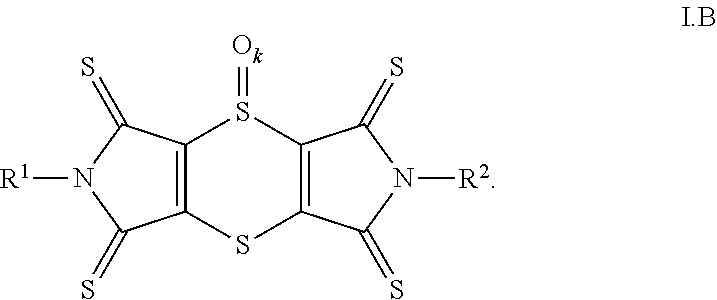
C12=C(SC3=C(S1=[Ok])C(=S)N([R2])C3=S)C(=S)N([R1])C2=S
